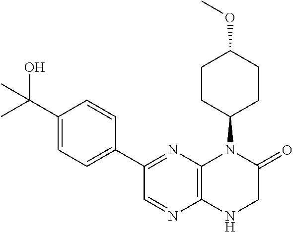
C1(C(O)(C)C)=CC=C(C2=NC3=C(N=C2)NCC(=O)N3C2CCC(OC)CC2)C=C1
